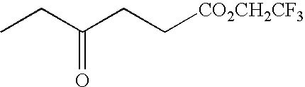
CCC(CC[CO2CH2CF3])=O
